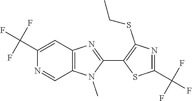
C1(C(F)(F)F)=CC2=C(C=N1)N(C)C(C1=C(SCC)N=C(C(F)(F)F)S1)=N2
